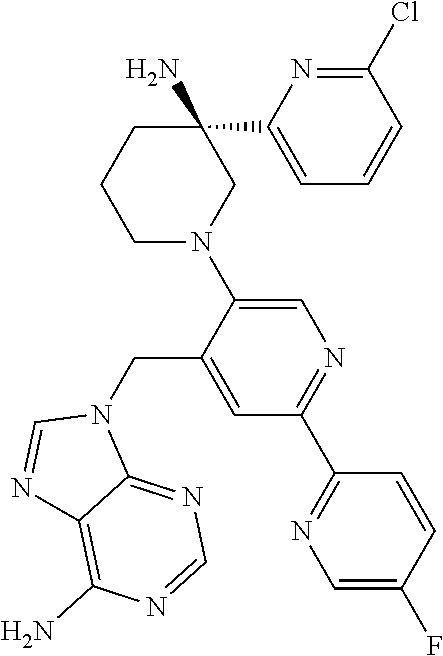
C1=CC(F)=CN=C1C1=NC=C(N2CC(N)(C3=CC=CC(Cl)=N3)CCC2)C(CN2C=NC3=C(N)N=CN=C23)=C1
